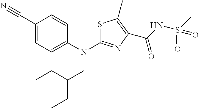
C1(C#N)=CC=C(N(CC(CC)CC)C2=NC(C(=O)NS(C)(=O)=O)=C(C)S2)C=C1
